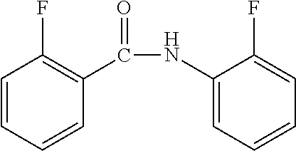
C1=CC=CC(C(NC2=CC=CC=C2F)=O)=C1F
